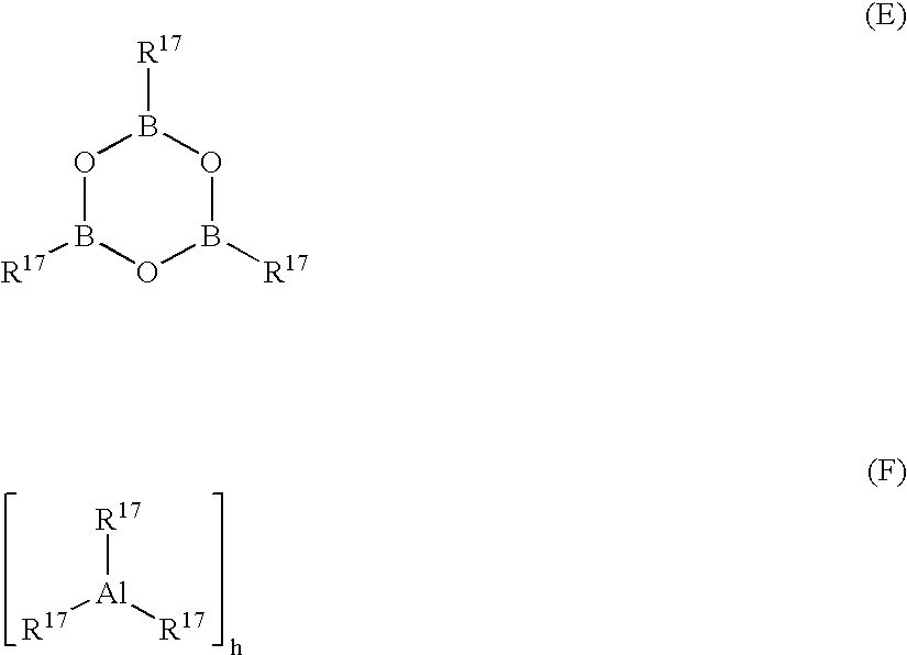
[R17][Al]([R17])[R17].O1B([R17])OB([R17])OB1[R17]
